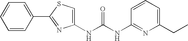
C1(NC(NC2=NC(CC)=CC=C2)=O)=CSC(C2=CC=CC=C2)=N1
